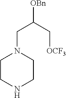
C1CNCCN1CC([OBn])C[OCF3]
